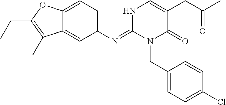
C1(N=C2N(CC3=CC=C(Cl)C=C3)C(=O)C(CC(C)=O)=CN2)=CC=C2C(=C1)C(C)=C(CC)O2
